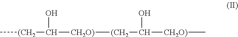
C[(CH2]C(O)[CH2O)][(CH2]C(O)[CH2O)]C
